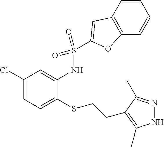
C1(Cl)=CC=C(SCCC2=C(C)NN=C2C)C(NS(=O)(=O)C2=CC3=C(C=CC=C3)O2)=C1
